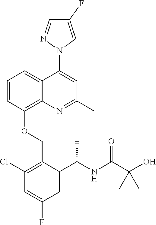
C1=CC(OCC2=C(Cl)C=C(F)C=C2C(NC(C(O)(C)C)=O)C)=C2C(=C1)C(N1C=C(F)C=N1)=CC(C)=N2
